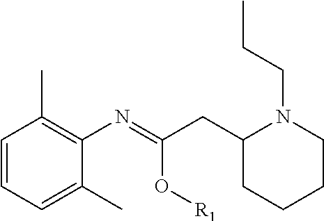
C1=CC=C(C)C(N=C(CC2N(CCC)CCCC2)O[R1])=C1C
